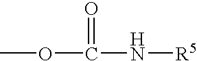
COC(N[R5])=O
